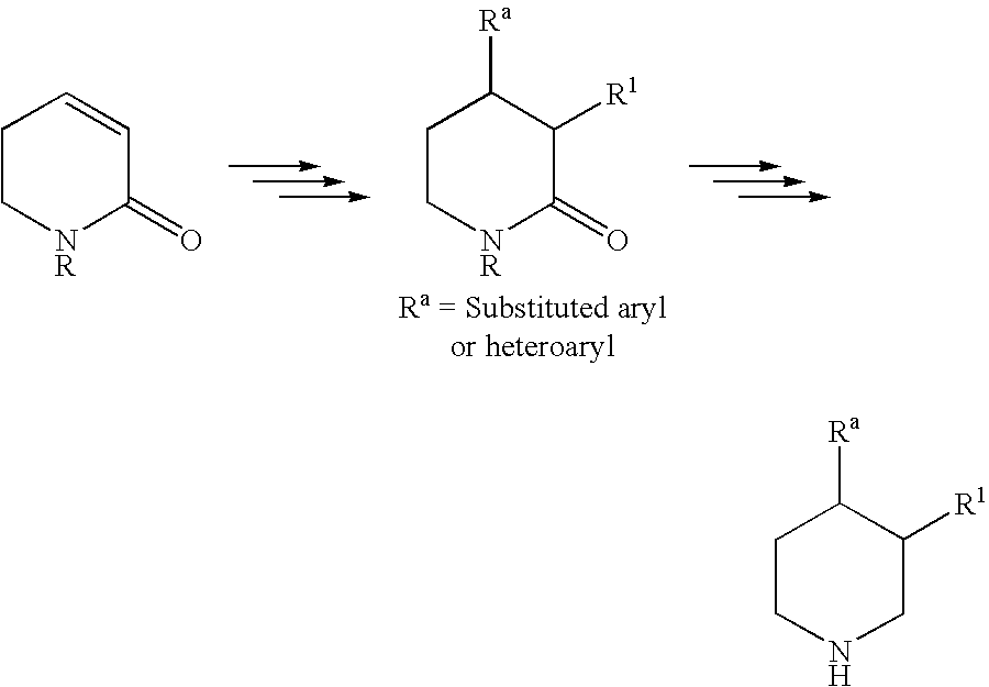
C1C[NR]C(=O)C=C1.C1C[NR]C(=O)C([R1])C1[Ra].C1CNCC([R1])C1[Ra]
